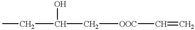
CCC(O)C[OOC]C=C
